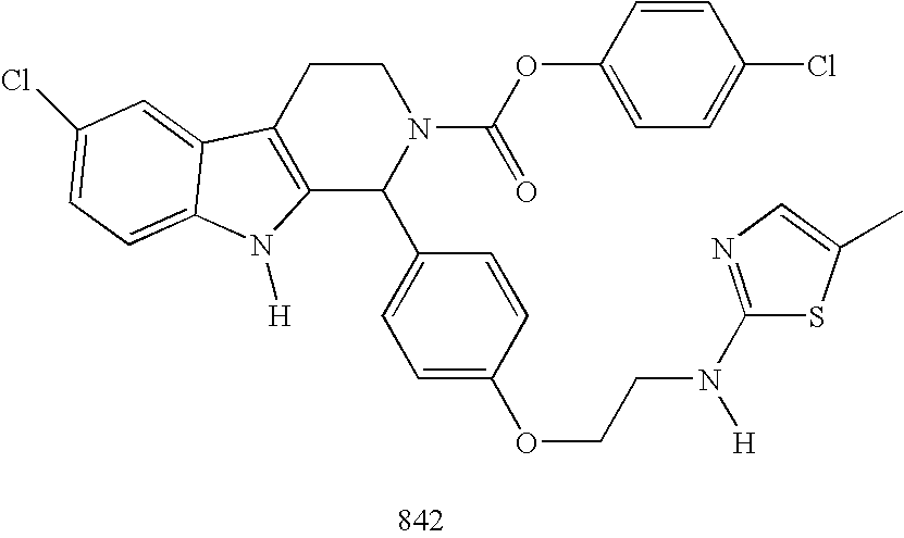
C12=C(CCN(C(OC3=CC=C(Cl)C=C3)=O)C1C1=CC=C(OCCN(C3=NC=C(C)S3)[H])C=C1)C1=CC(Cl)=CC=C1N2[H]
